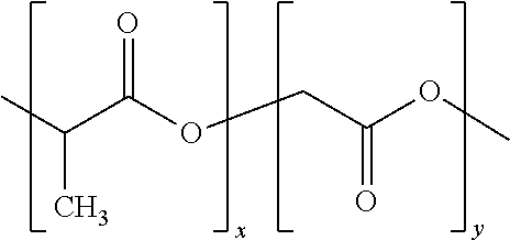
CC(C(OCC(OC)=O)=O)C
